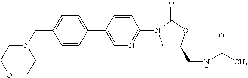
C(C1=CC=C(C2=CN=C(N3CC(CNC(C)=O)OC3=O)C=C2)C=C1)N1CCOCC1
